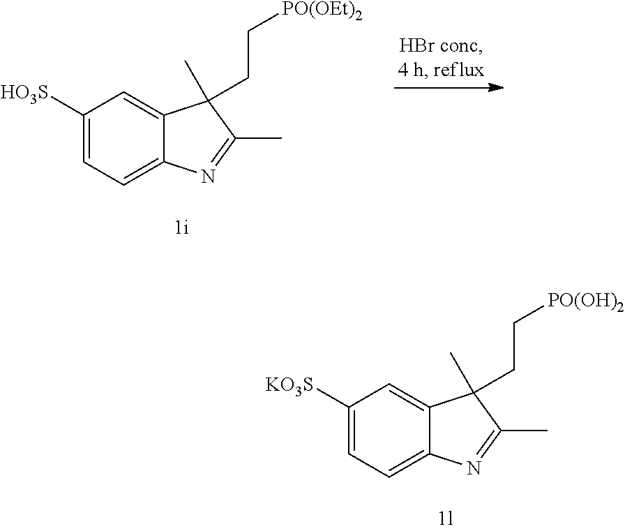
C1([HO3S])=CC=C2C(=C1)C(CC[PO(OEt)2])(C)C(C)=N2.C1([KO3S])=CC=C2C(=C1)C(CC[PO(OH)2])(C)C(C)=N2
